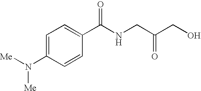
C1=C(N([Me])[Me])C=CC(C(NCC(CO)=O)=O)=C1
